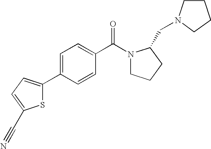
C1=C(C2=CC=C(C#N)S2)C=CC(C(N2CCCC2CN2CCCC2)=O)=C1
